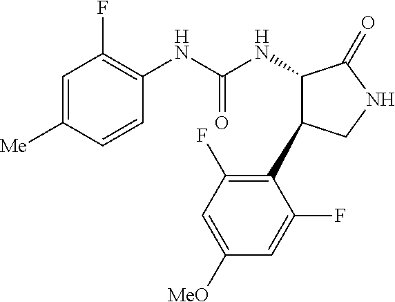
C1=CC([Me])=CC(F)=C1NC(NC1C(C2=C(F)C=C([MeO])C=C2F)CNC1=O)=O
